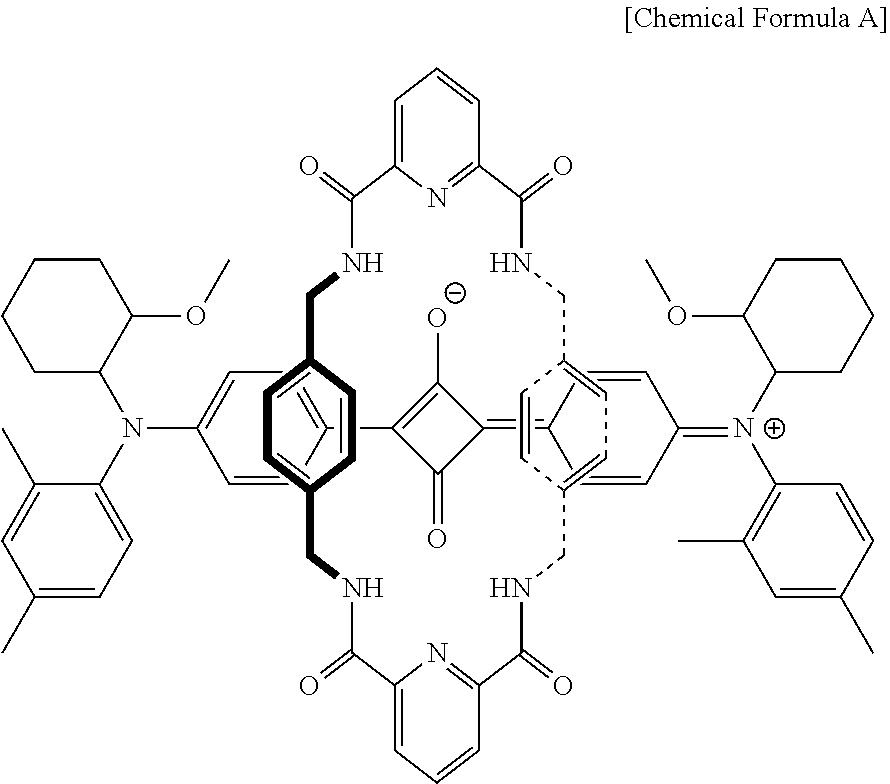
C1=C2C=CC(=C1)CNC(=O)C1=CC=CC(=N1)C(=O)NCC1=CC=C(CNC(=O)C3=NC(=CC=C3)C(=O)NC2)C=C1.C1=C(C2=C([O-])C(=C3C=CC(=[N+](C4CCCCC4OC)C4=C(C)C=C(C)C=C4)C=C3)C2=O)C=CC(N(C2=CC=C(C)C=C2C)C2C(OC)CCCC2)=C1
